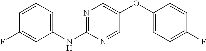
C1(NC2=NC=C(OC3=CC=C(F)C=C3)C=N2)=CC=CC(F)=C1
